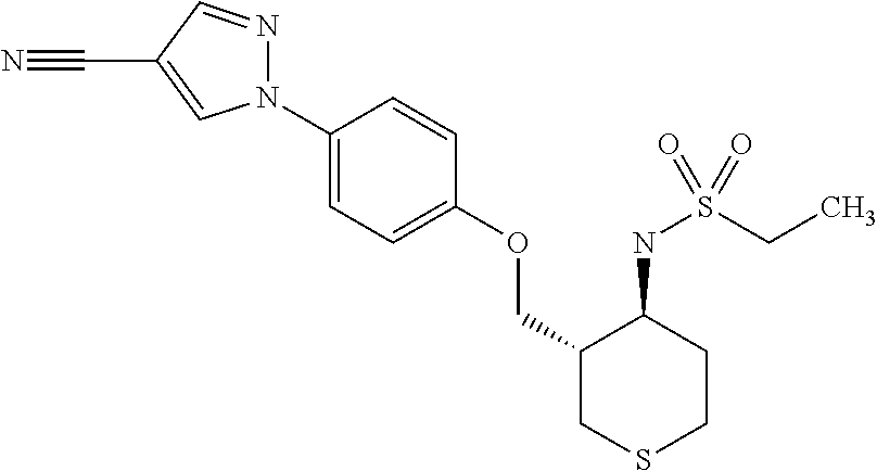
N1(C2=CC=C(OCC3CSCCC3NS(CC)(=O)=O)C=C2)N=CC(C#N)=C1
